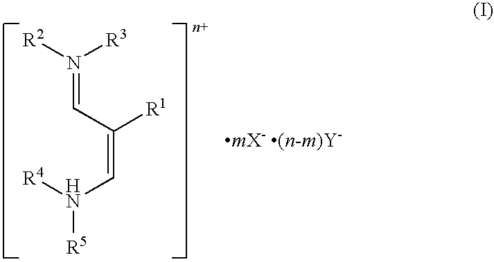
[R2]N([R3])=CC(=CN([R5])[R4])[R1]
